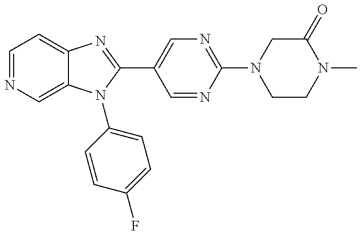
C12=CC=NC=C1N(C1=CC=C(F)C=C1)C(C1=CN=C(N3CCN(C)C(=O)C3)N=C1)=N2
